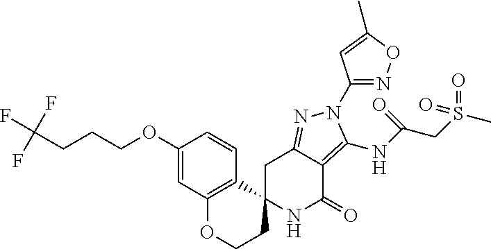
C1C2=NN(C3=NOC(C)=C3)C(NC(CS(C)(=O)=O)=O)=C2C(=O)NC12CCOC1=C2C=CC(OCCCC(F)(F)F)=C1
